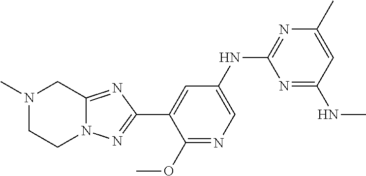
N1(C)CCN2C(=NC(C3=CC(NC4=NC(C)=CC(NC)=N4)=CN=C3OC)=N2)C1
